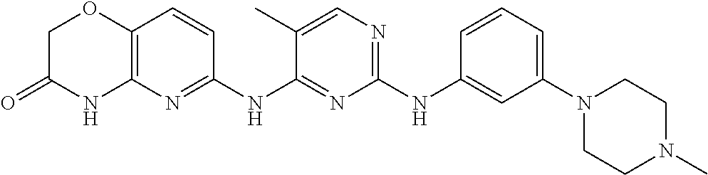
C1(NC2=CC(N3CCN(C)CC3)=CC=C2)=NC=C(C)C(NC2=NC3=C(C=C2)OCC(=O)N3)=N1
